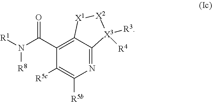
N1=C2C(=C(C(N([R1])[R8])=O)C([R5c])=C1[R5b])[X1][X2][X3]2([R3])[R4]
